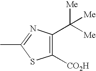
C1(C([Me])([Me])[Me])=C([CO2H])SC(C)=N1
